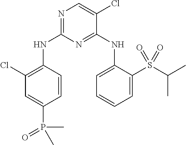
N1=C(NC2=C(Cl)C=C(P(=O)(C)C)C=C2)N=C(NC2=CC=CC=C2S(C(C)C)(=O)=O)C(Cl)=C1
